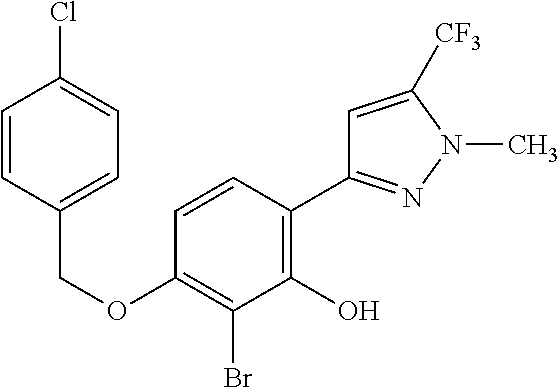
C(OC1=C(Br)C(O)=C(C2=NN(C)C([CF3])=C2)C=C1)C1=CC=C(Cl)C=C1
